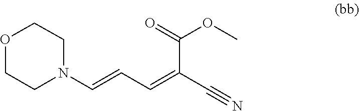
C1N(C=CC=C(C#N)C(=O)OC)CCOC1
